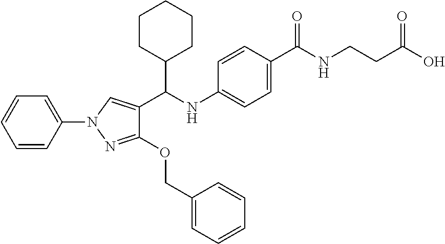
C1(C(NC2=CC=C(C(NCCC(O)=O)=O)C=C2)C2=CN(C3=CC=CC=C3)N=C2OCC2=CC=CC=C2)CCCCC1
